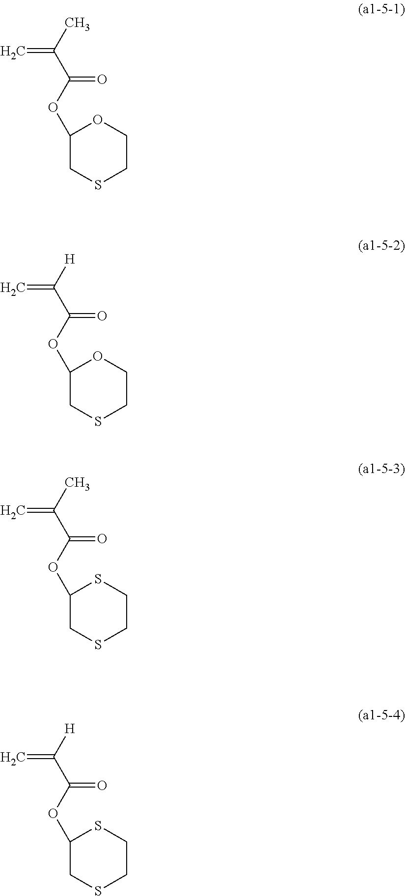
CC(C(OC1CSCCO1)=O)=C.[H]C(C(OC1CSCCO1)=O)=C.CC(C(OC1CSCCS1)=O)=C.[H]C(C(OC1CSCCS1)=O)=C
